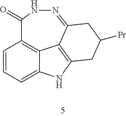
C1=CC=C2C3=C1C(=O)NN=C1C3=C(N2)CC([Pr])C1
